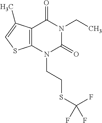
C12=C(N(CCSC(F)(F)F)C(=O)N(CC)C1=O)SC=C2C
